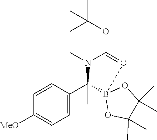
CN1C(OC(C)(C)C)=OB2(C1(C1=CC=C([MeO])C=C1)C)OC(C)(C)C(C)(C)O2
